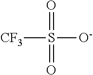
O=S(=O)([O-])[CF3]
